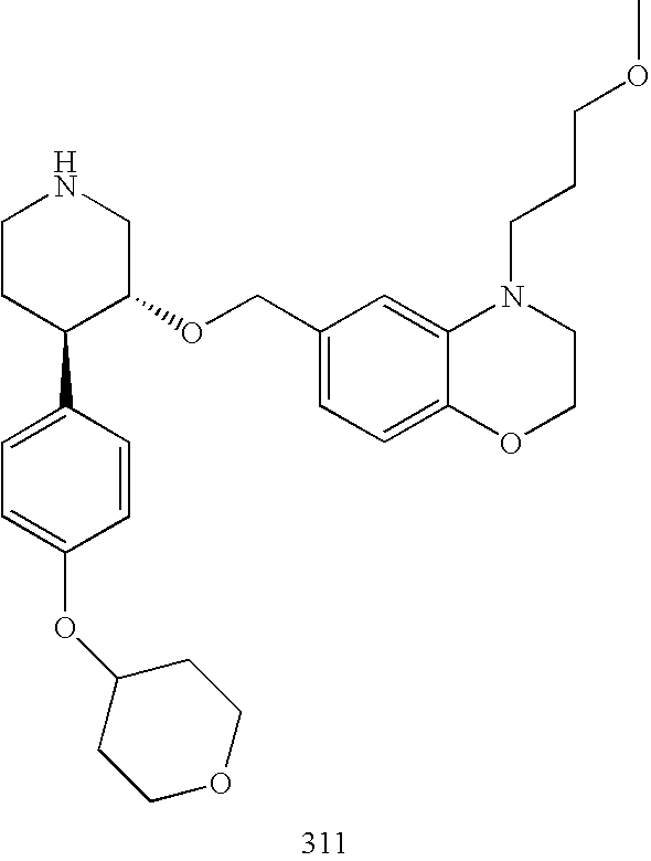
C1CC(C2=CC=C(OC3CCOCC3)C=C2)C(OCC2=CC=C3C(=C2)N(CCCOC)CCO3)CN1
